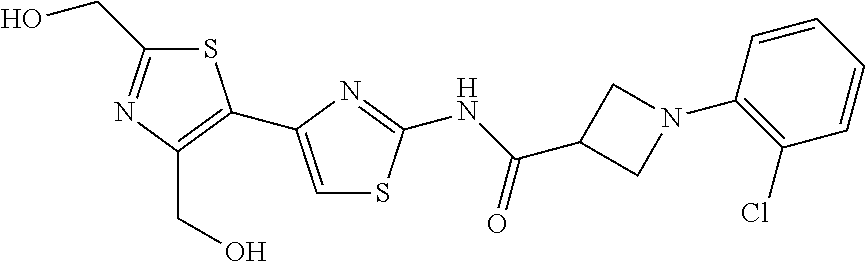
S1C(CO)=NC(CO)=C1C1=CSC(NC(=O)C2CN(C3=C(Cl)C=CC=C3)C2)=N1
